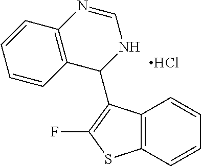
C12=C(C=CC=C1)SC(F)=C2C1NC=NC2=C1C=CC=C2.Cl
